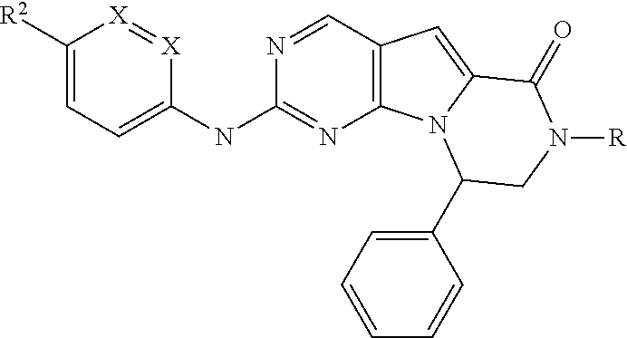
C1([R2])=CC=C(NC2=NC3=C(C=N2)C=C2N3C(C3=CC=CC=C3)CN([R])C2=O)[X]=[X]1
